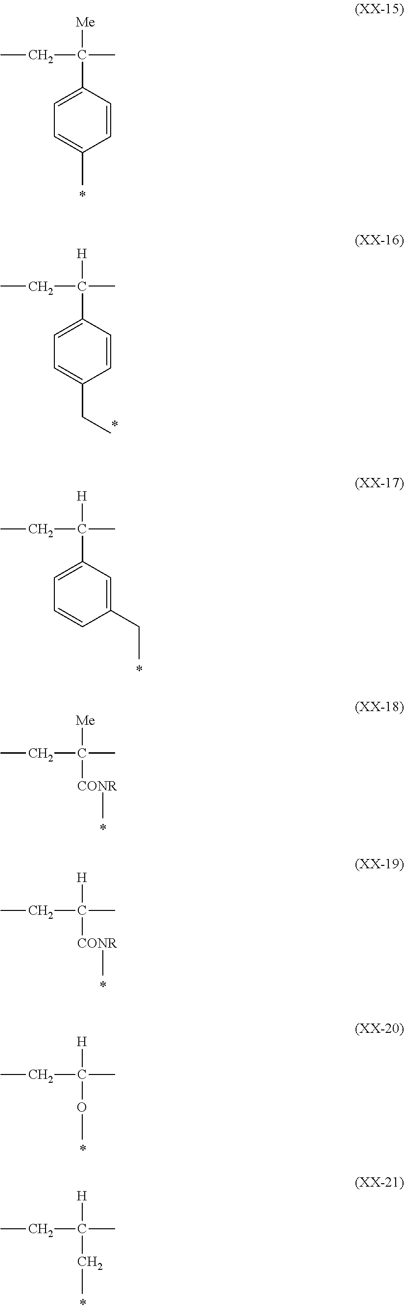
C(C1=CC=C(C)C=C1)([Me])(C)CC.C(C1=CC=C(CC)C=C1)([H])(C)CC.C(C1=CC=CC(CC)=C1)([H])(C)CC.C([Me])(C)(CC)[CONR]C.C([H])(C)(CC)[CONR]C.C([H])(C)(CC)OC.C([H])(C)(CC)CC
